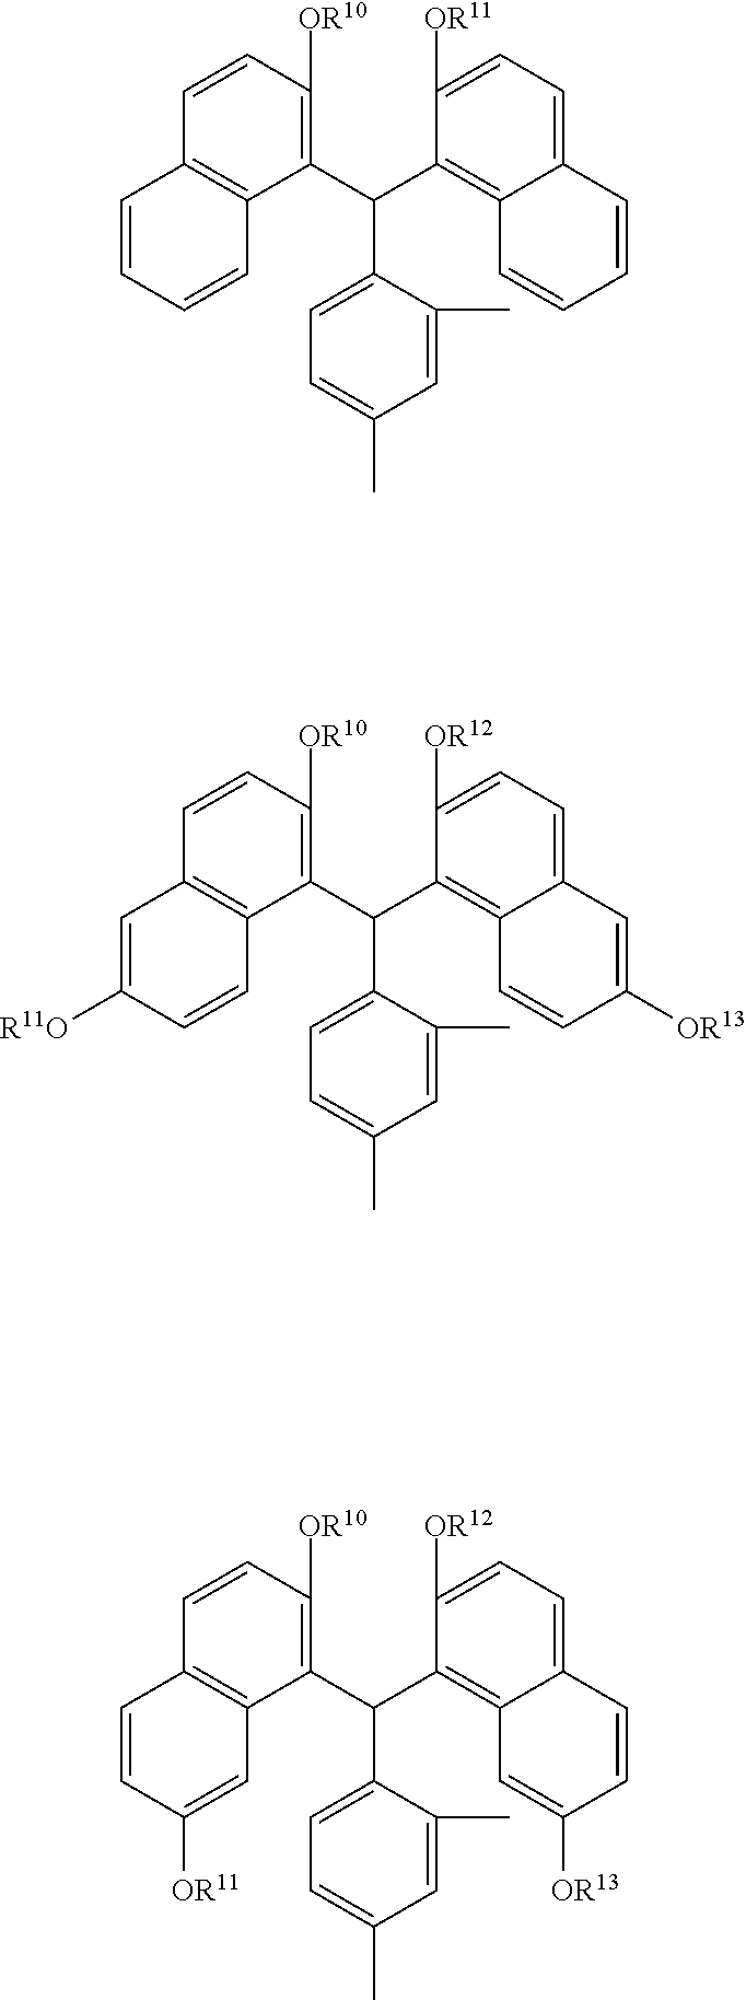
C1(C(C2=C3C(=CC=C2[OR11])C=CC=C3)C2=CC=C(C)C=C2C)=C([OR10])C=CC2=C1C=CC=C2.C1(C(C2=C3C(=CC=C2[OR12])C=C([OR13])C=C3)C2=CC=C(C)C=C2C)=C([OR10])C=CC2=C1C=CC([R11O])=C2.C1(C(C2=C3C(=CC=C2[OR12])C=CC([OR13])=C3)C2=CC=C(C)C=C2C)=C([OR10])C=CC2=C1C=C([OR11])C=C2
